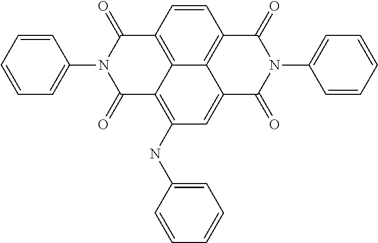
C1=CC(N2C(=O)C3=C4C(=C(NC5=CC=CC=C5)C=C5C4=C(C=C3)C(=O)N(C3=CC=CC=C3)C5=O)C2=O)=CC=C1
